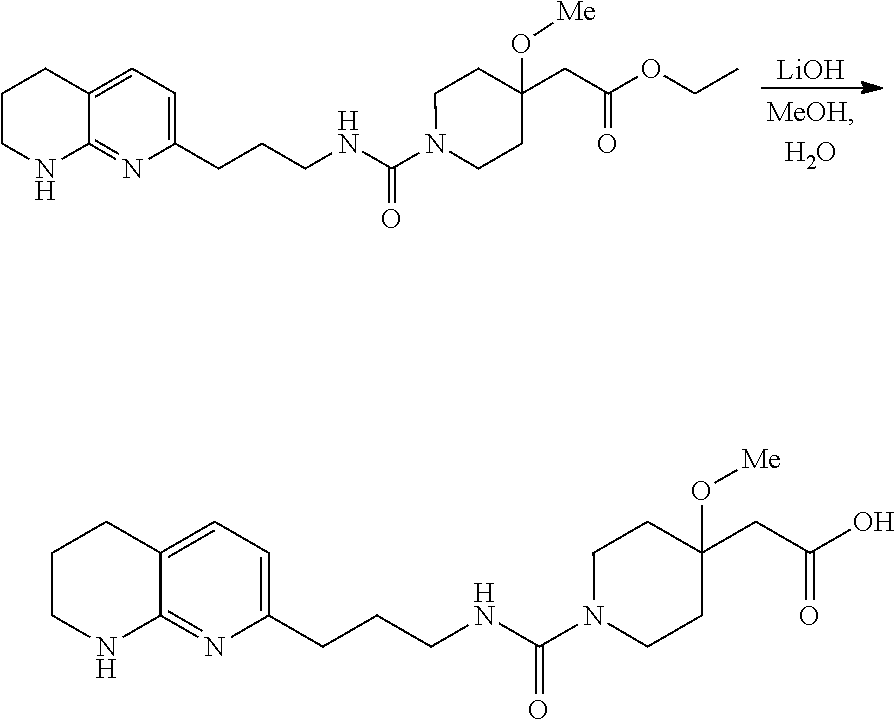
[LiOH].C1CNC2=NC(CCCNC(N3CCC(CC(OCC)=O)(O[Me])CC3)=O)=CC=C2C1.C1CNC2=NC(CCCNC(N3CCC(CC(O)=O)(O[Me])CC3)=O)=CC=C2C1
